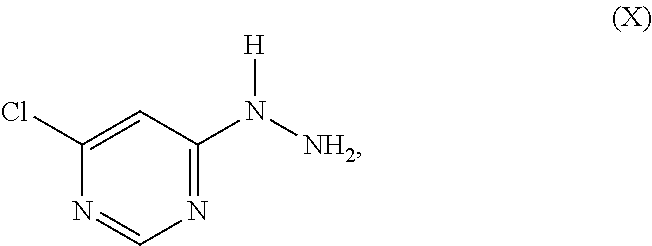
C1=C(Cl)N=CN=C1N([H])[NH2]
